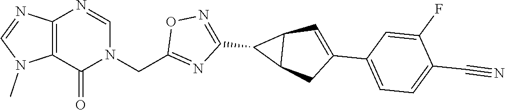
C12=C(N=CN(CC3=NC(C4C5C4C=C(C4=CC=C(C#N)C(F)=C4)C5)=NO3)C1=O)N=CN2C
